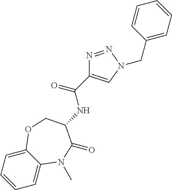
C1=CC=C2C(=C1)N(C)C(=O)C(NC(=O)C1=CN(CC3=CC=CC=C3)N=N1)CO2
